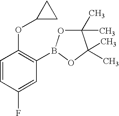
C1=CC(F)=CC(B2OC(C)(C)C(C)(C)O2)=C1OC1CC1
